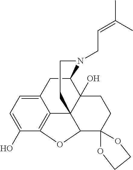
C12=CC=C(O)C3=C1C14C(O)(C(C2)N(CC=C(C)C)CCC1)CCC1(C4O3)OCCO1
